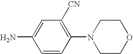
C1=CC(N2CCOCC2)=C([CN])C=C1N
